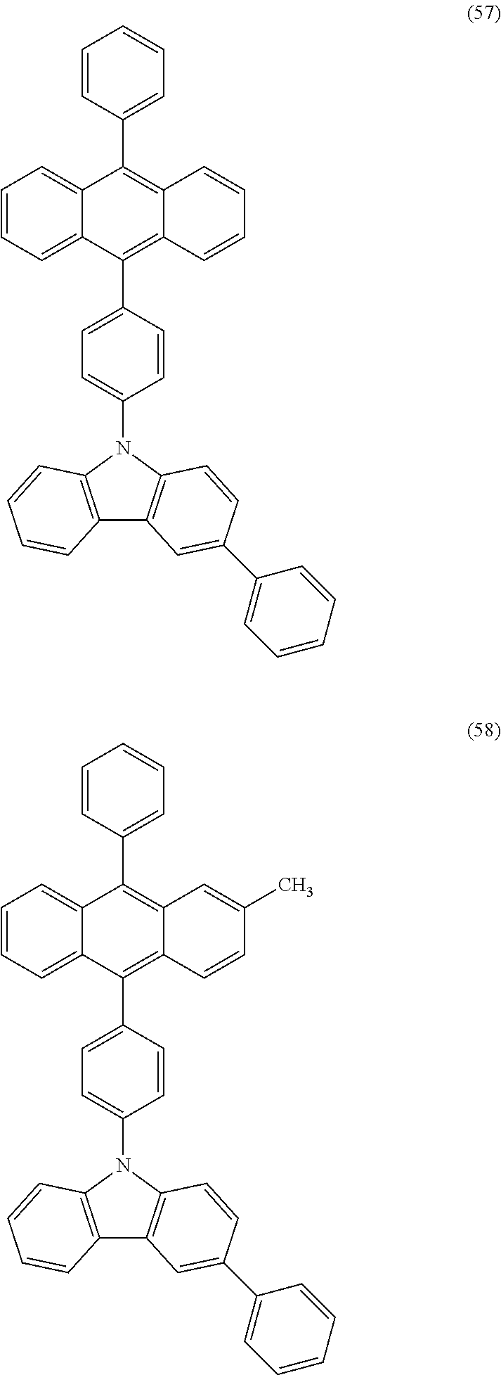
C1=CC(C2=C3C(=C(C4=CC=CC=C4)C4=CC=CC=C24)C=CC=C3)=CC=C1N1C2=C(C3=C1C=CC(C1=CC=CC=C1)=C3)C=CC=C2.C1=CC(C2=C3C(=C(C4=CC=CC=C4)C4=CC=CC=C24)C=C(C)C=C3)=CC=C1N1C2=C(C3=C1C=CC(C1=CC=CC=C1)=C3)C=CC=C2
